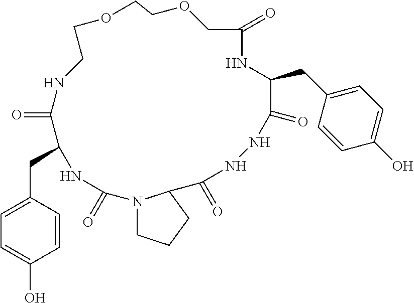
O=C1C(CC2=CC=C(O)C=C2)NC(=O)N2CCCC2C(=O)NNC(=O)C(CC2=CC=C(O)C=C2)NC(=O)COCCOCCN1
